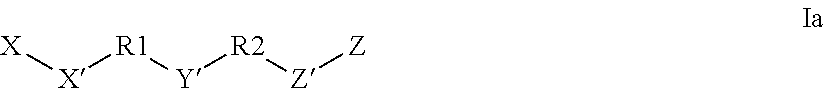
[X][X][R1][Y][R2][Z][Z]
